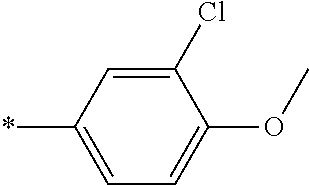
C1(Cl)=CC(*)=CC=C1OC
